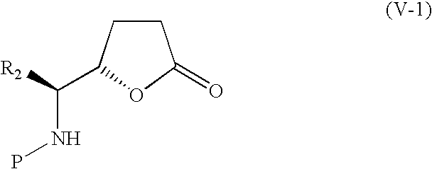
O1C(=O)CCC1C(NP)[R2]
